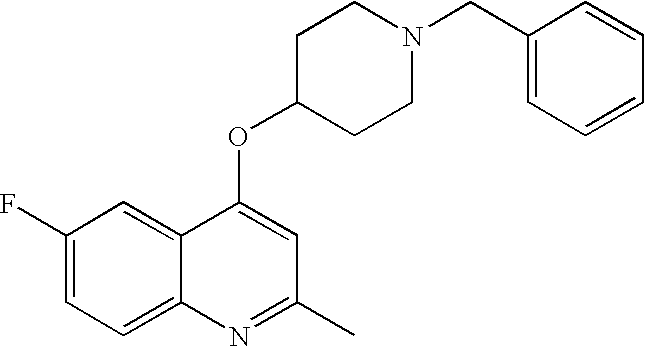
C1(F)=CC=C2C(=C1)C(OC1CCN(CC3=CC=CC=C3)CC1)=CC(C)=N2
